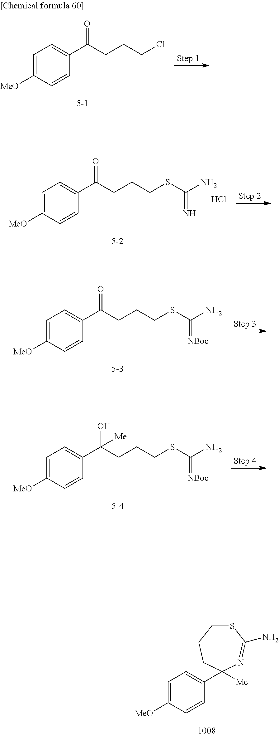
C1=C([MeO])C=CC(C(CCCCl)=O)=C1.C1=C([MeO])C=CC(C(CCCSC(N)=N)=O)=C1.Cl.C1=C([MeO])C=CC(C(CCCSC(N)=[NBoc])=O)=C1.C1=C([MeO])C=CC(C(CCCSC(N)=[NBoc])(O)[Me])=C1.C1=C([MeO])C=CC(C2([Me])N=C(N)SCCC2)=C1
